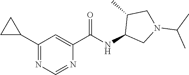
C1(C(NC2CN(C(C)C)CC2C)=O)=CC(C2CC2)=NC=N1
